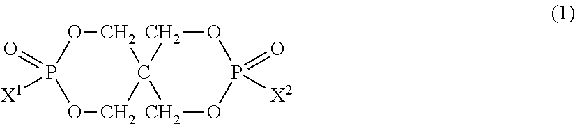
C1OP(=O)([X2])OCC12COP(=O)([X1])OC2
